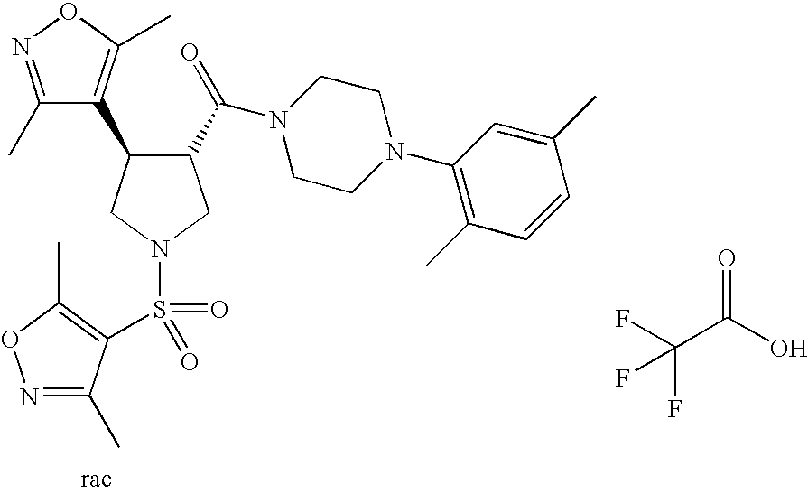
O=C(O)C(F)(F)F.C1(C(=O)N2CCN(C3=C(C)C=CC(C)=C3)CC2)C(C2=C(C)ON=C2C)CN(S(=O)(=O)C2=C(C)ON=C2C)C1
